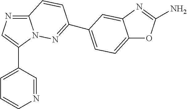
C12=NC=C(C3=CC=CN=C3)N1N=C(C1=CC=C3OC(N)=NC3=C1)C=C2
